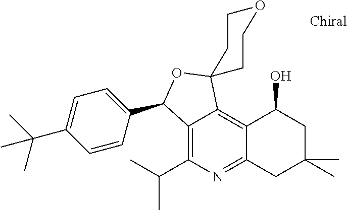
C12=C(C(C)C)N=C3C(=C1C1(OC2C2=CC=C(C(C)(C)C)C=C2)CCOCC1)C(O)CC(C)(C)C3
